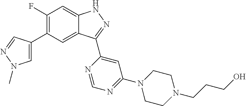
C1(F)=C(C2=CN(C)N=C2)C=C2C(=C1)NN=C2C1=CC(N2CCN(CCCO)CC2)=NC=N1
